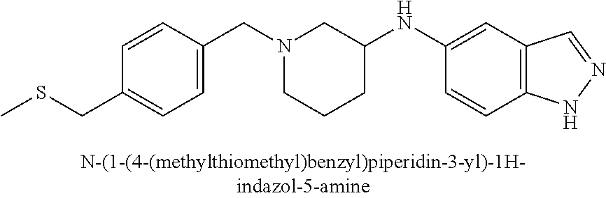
N1(CC2=CC=C(CSC)C=C2)CCCC(NC2=CC3=C(C=C2)NN=C3)C1
